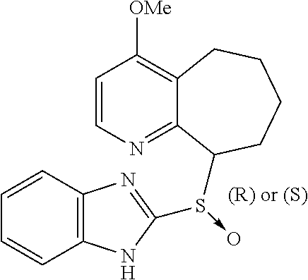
C12=C(N=C(S(C3C4=NC=CC([OMe])=C4CCCC3)->O)N1)C=CC=C2
